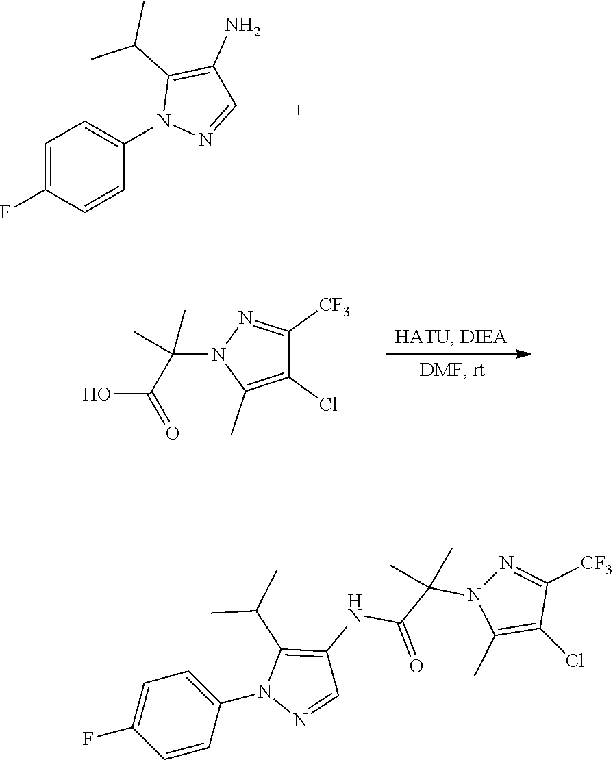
C1=C(F)C=CC(N2N=CC(N)=C2C(C)C)=C1.C1(Cl)=C(C)N(C(C(O)=O)(C)C)N=C1[CF3].C1=CC(N2N=CC(NC(C(N3C(C)=C(Cl)C([CF3])=N3)(C)C)=O)=C2C(C)C)=CC=C1F
